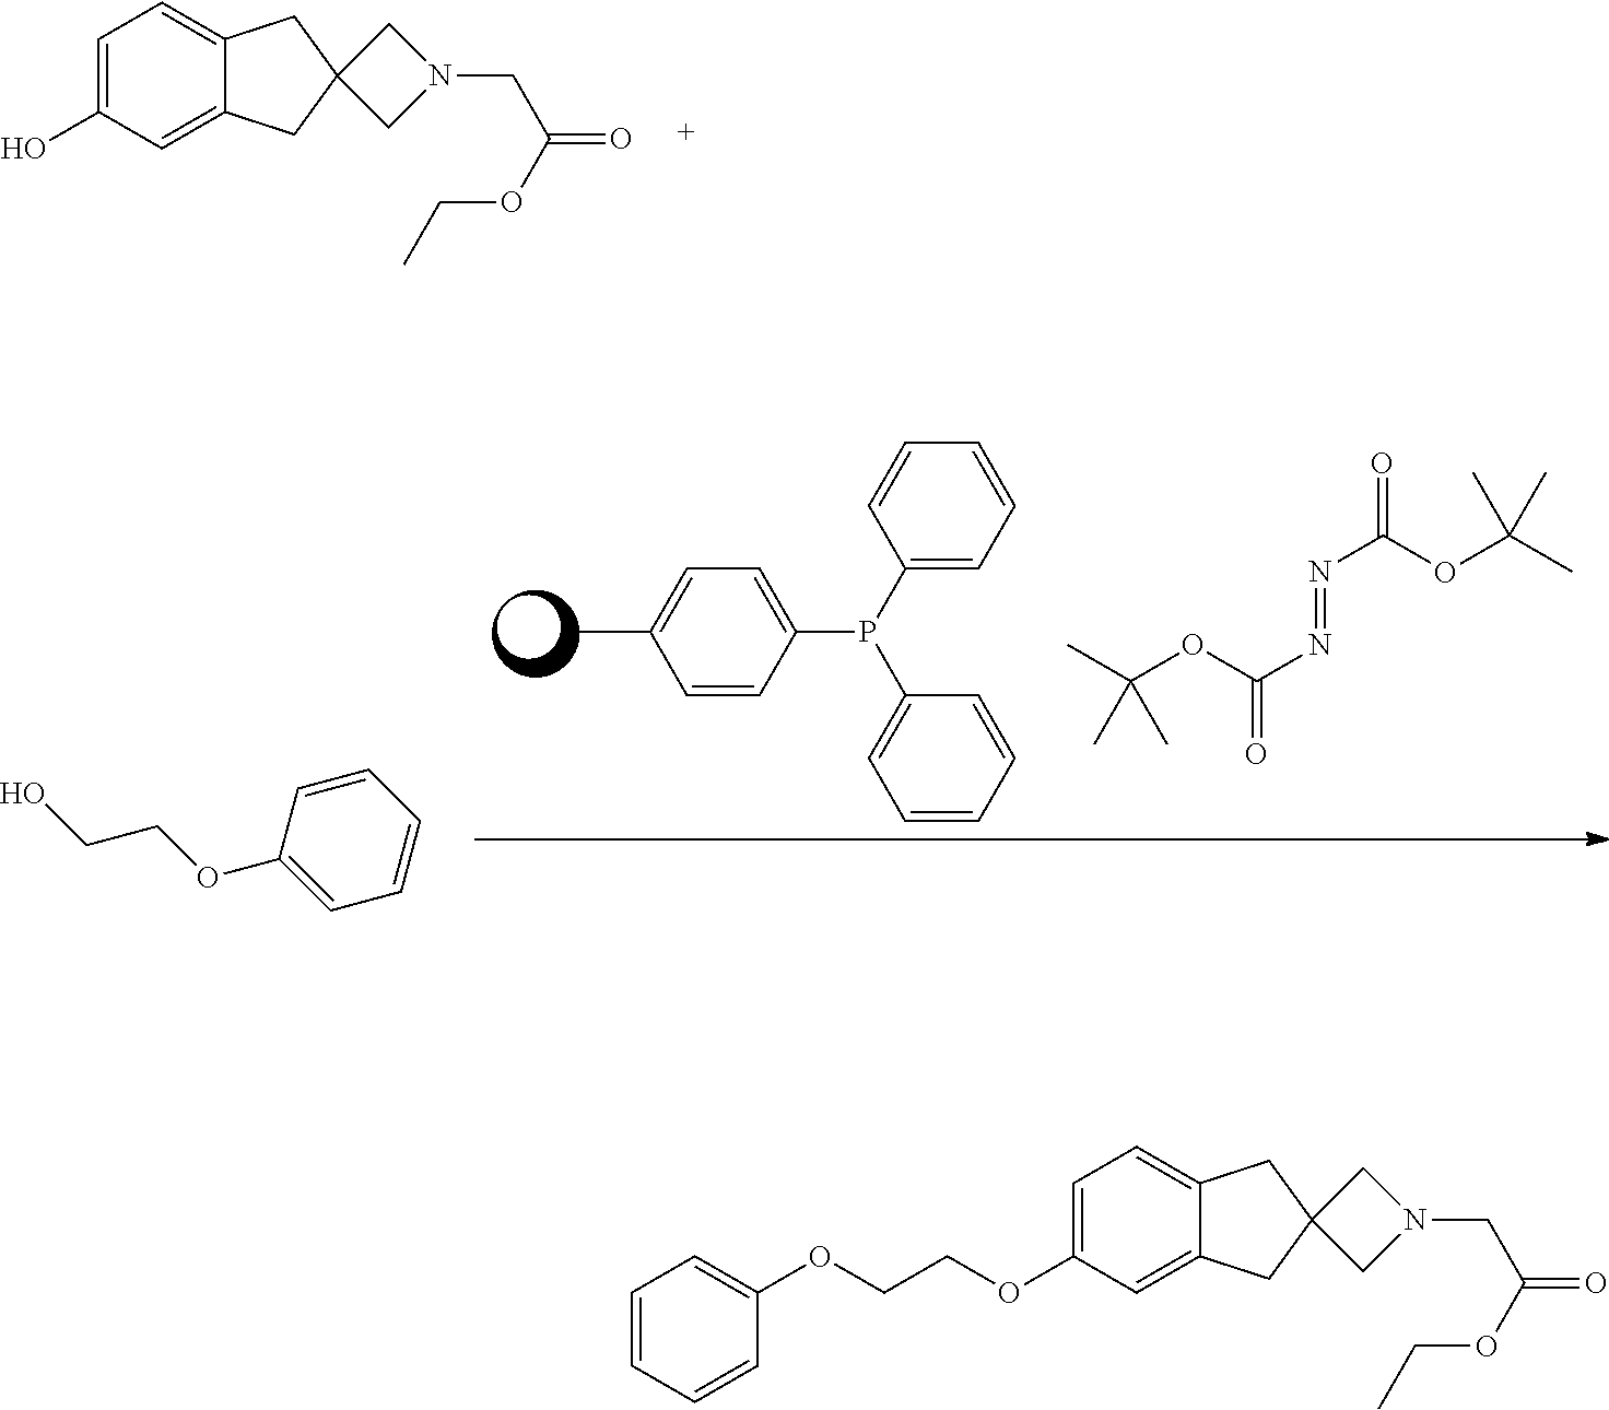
C1=C(O)C=C2C(=C1)CC1(C2)CN(CC(=O)OCC)C1.CC1=CC=C(P(C2=CC=CC=C2)C2=CC=CC=C2)C=C1.CC(OC(N=NC(OC(C)(C)C)=O)=O)(C)C.C1=CC(OCCO)=CC=C1.C1=C(OCCOC2=CC=CC=C2)C=C2C(=C1)CC1(C2)CN(CC(=O)OCC)C1
